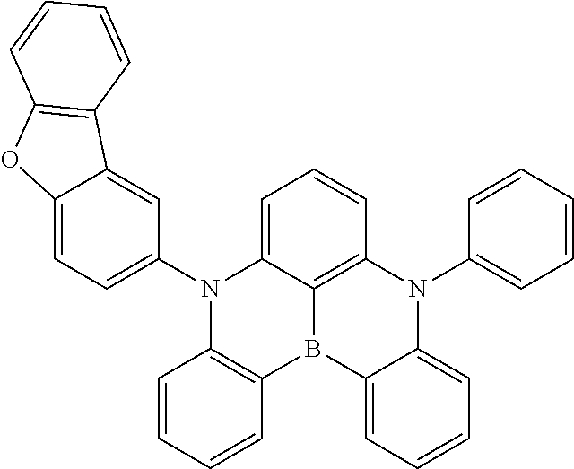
C12=CC=C(N3C4=C(B5C6=C(C=CC=C36)N(C3=CC=CC=C3)C3=CC=CC=C53)C=CC=C4)C=C1C1=C(O2)C=CC=C1
